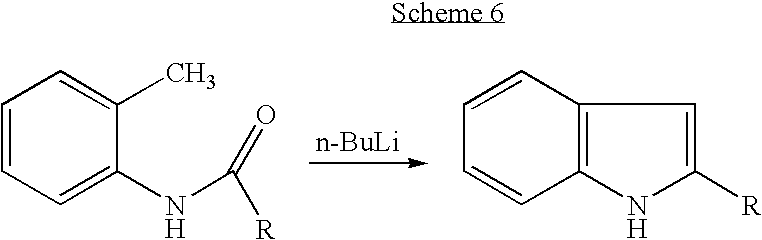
[n-BuLi].C1=CC=C(NC(=O)[R])C(C)=C1.C1=CC2=C(C=C1)NC([R])=C2
